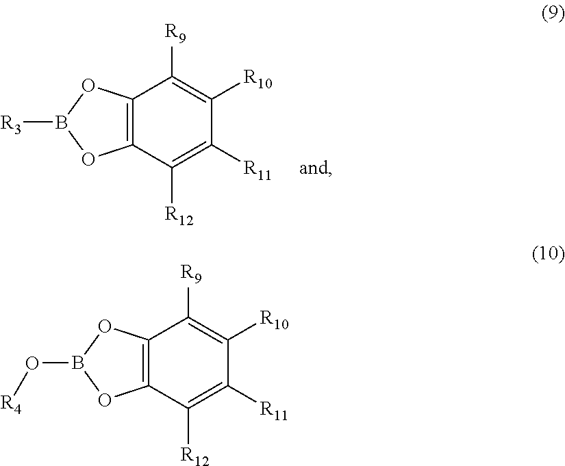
C12=C(C([R12])=C([R11])C([R10])=C1[R9])OB([R3])O2.C12=C(C([R12])=C([R11])C([R10])=C1[R9])OB(O[R4])O2
